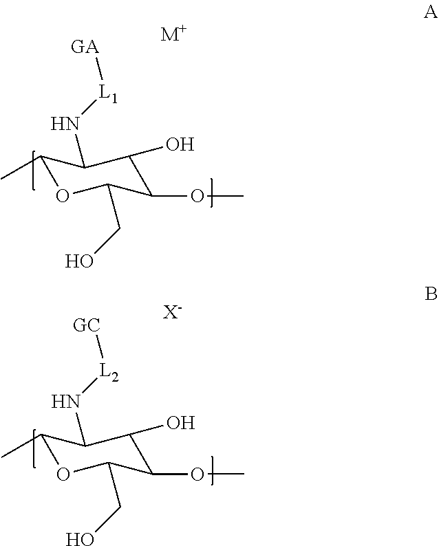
C1(C)OC(CO)C(OC)C(O)C1N[L1][GA].[M+].C1(C)OC(CO)C(OC)C(O)C1N[L2][GC].[X-]
